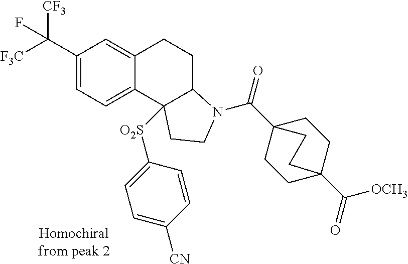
C1(C([F3C])([CF3])F)=CC=C2C(=C1)CCC1C2([O2S]C2=CC=C([CN])C=C2)CCN1C(=O)C12CCC(C(=O)[OCH3])(CC1)CC2
